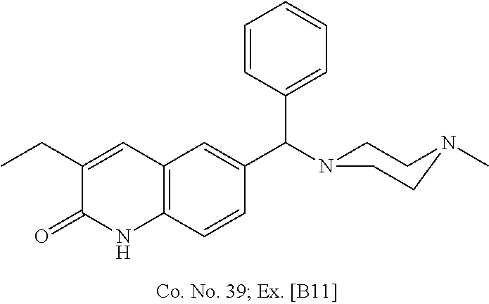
C1(CC)=CC2=C(C=CC(C(N3CCN(C)CC3)C3=CC=CC=C3)=C2)NC1=O
